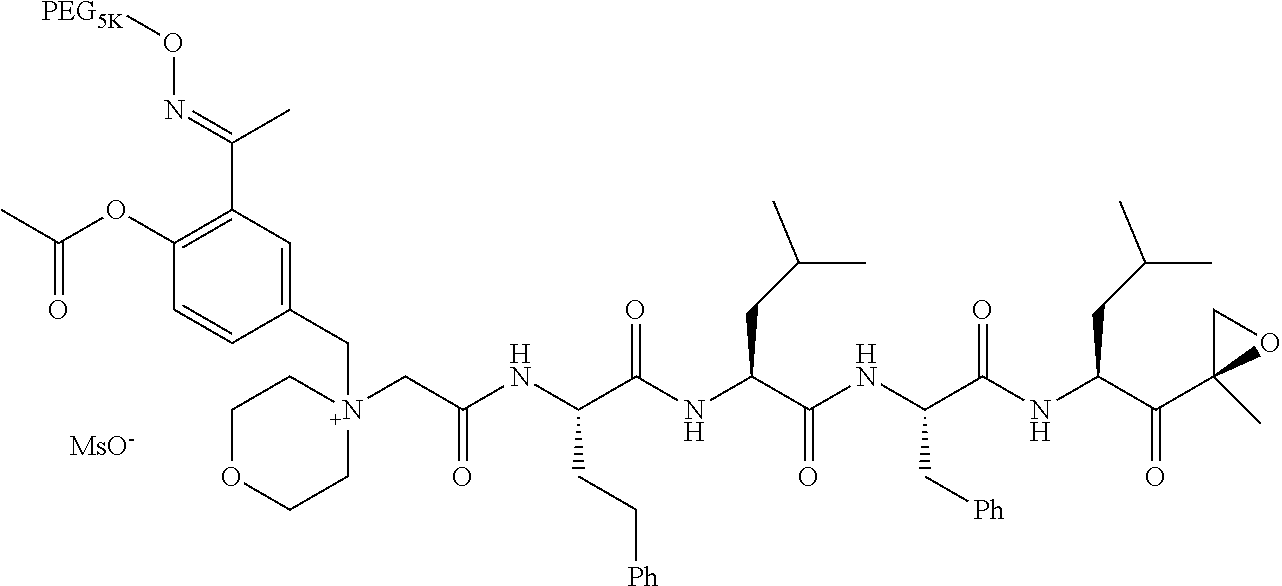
C(C1=C(OC(C)=O)C=CC(C[N+]2(CC(NC(C(NC(C(NC(C(NC(C(C3(C)OC3)=O)CC(C)C)=O)C[Ph])=O)CC(C)C)=O)CC[Ph])=O)CCOCC2)=C1)(C)=NO[PEG5K].[MsO-]
